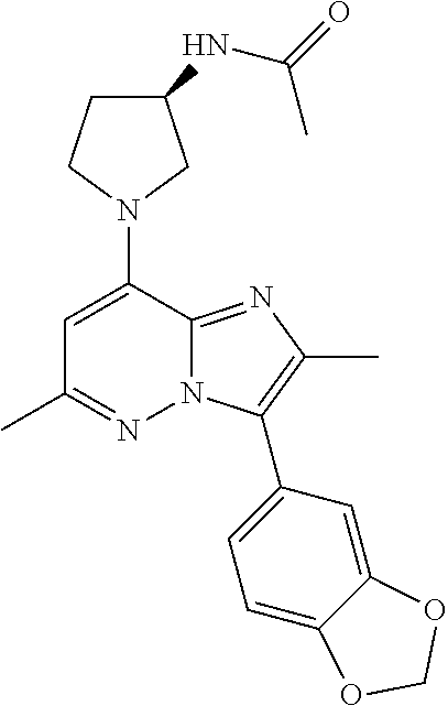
N1(C2=CC(C)=NN3C2=NC(C)=C3C2=CC=C3C(=C2)OCO3)CC(NC(=O)C)CC1
